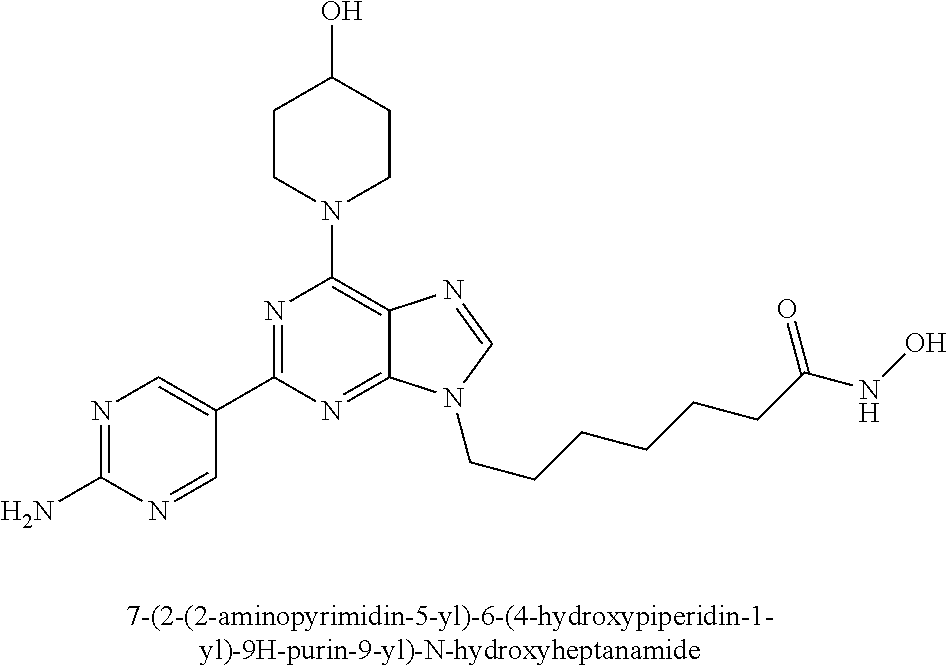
N1=C(N)N=CC(C2=NC(N3CCC(O)CC3)=C3C(=N2)N(CCCCCCC(NO)=O)C=N3)=C1
